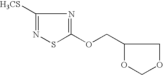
[H3CS]C1=NSC(OCC2OCOC2)=N1
